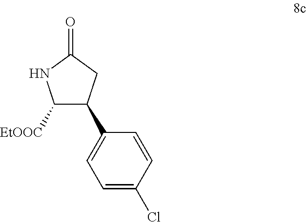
C1=C(Cl)C=CC(C2C([EtOOC])NC(=O)C2)=C1
